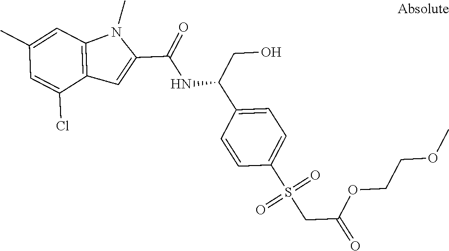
C1(C)=CC2=C(C(Cl)=C1)C=C(C(=O)NC(C1=CC=C(S(CC(OCCOC)=O)(=O)=O)C=C1)CO)N2C
